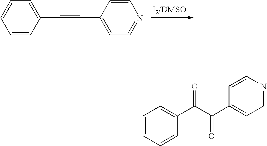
C1=CC(C#CC2=CC=NC=C2)=CC=C1.C1=CC=CC(C(C(C2=CC=NC=C2)=O)=O)=C1
